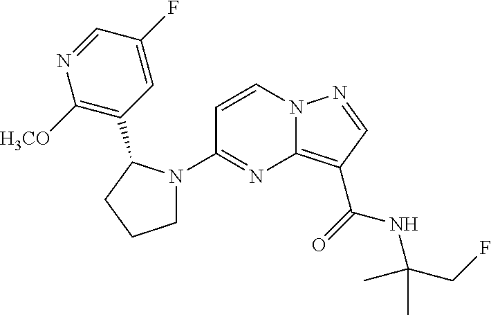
C1=CN2C(=C(C(NC(C)(C)CF)=O)C=N2)N=C1N1CCCC1C1=C([H3CO])N=CC(F)=C1
